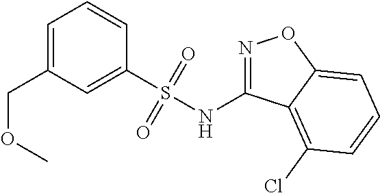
C1=C(COC)C=C(S(NC2=NOC3=CC=CC(Cl)=C23)(=O)=O)C=C1
